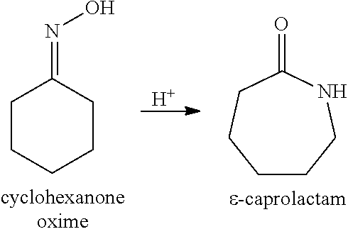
C1CCCCC1=NO.[H].C1CCNC(=O)CC1
